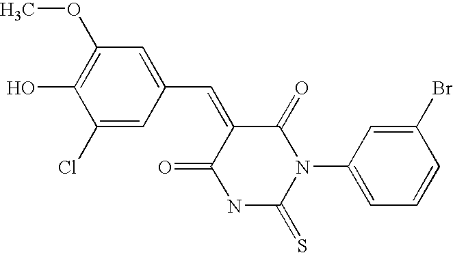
C1(C=C2C(=O)N(C3=CC=CC(Br)=C3)C(=S)NC2=O)=CC(OC)=C(O)C(Cl)=C1
